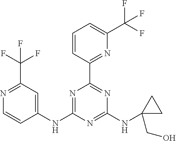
C1=CC(C2=NC(NC3(CO)CC3)=NC(NC3=CC(C(F)(F)F)=NC=C3)=N2)=NC(C(F)(F)F)=C1
